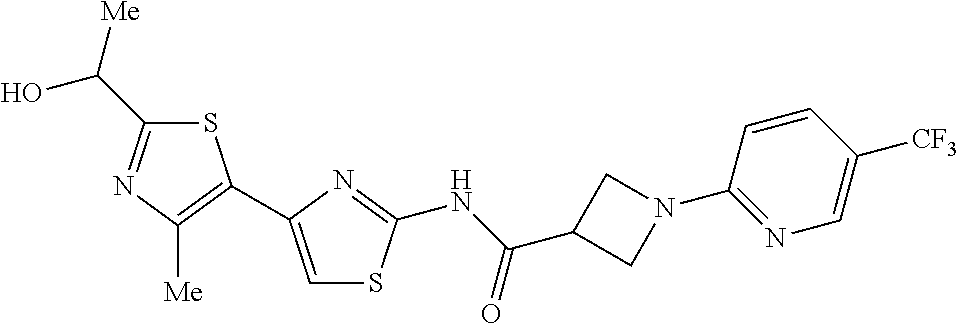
C1=C(C2=C([Me])N=C(C(O)[Me])S2)N=C(NC(C2CN(C3=NC=C([CF3])C=C3)C2)=O)S1
